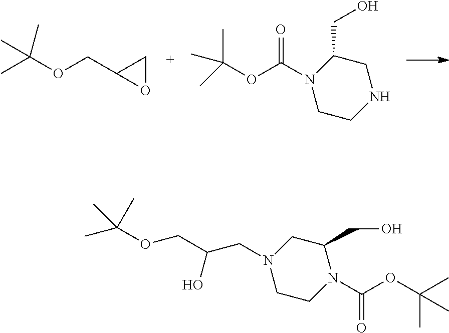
N1CC(CO)N(C(OC(C)(C)C)=O)CC1.CC(OCC1OC1)(C)C.N1(CC(COC(C)(C)C)O)CCN(C(OC(C)(C)C)=O)C(CO)C1
